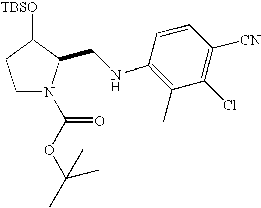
C1N(C(OC(C)(C)C)=O)C(CNC2=C(C)C(Cl)=C([CN])C=C2)C([TBSO])C1
